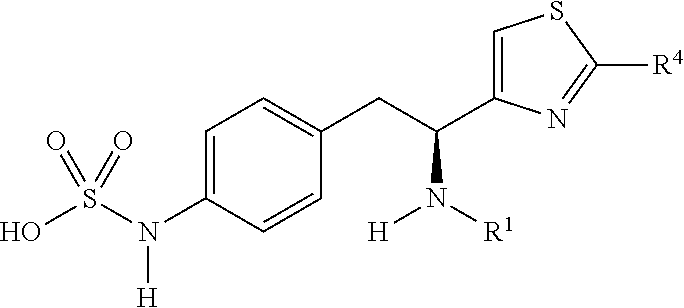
OS(=O)(N(C1=CC=C(CC(N([R1])[H])C2=CSC([R4])=N2)C=C1)[H])=O
